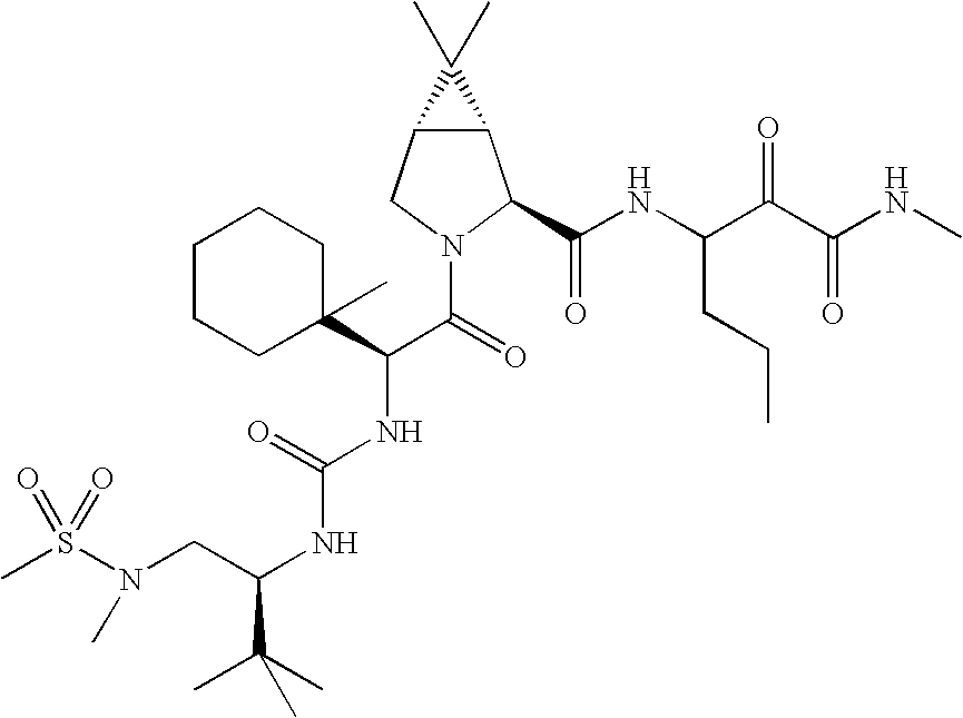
S(N(CC(NC(NC(C(=O)N1C(C(NC(C(C(NC)=O)=O)CCC)=O)C2C(C1)C2(C)C)C1(C)CCCCC1)=O)C(C)(C)C)C)(=O)(=O)C
